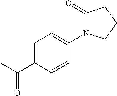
N1(C2=CC=C(C(C)=O)C=C2)C(=O)CCC1
